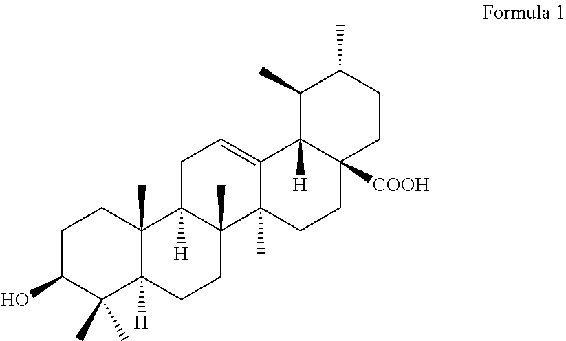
C1C(O)C(C)(C)C2([H])C(C)(C1)C1([H])C(C)(CC2)C2(C)C(=CC1)C1([H])C([COOH])(CC2)CCC(C)C1C
